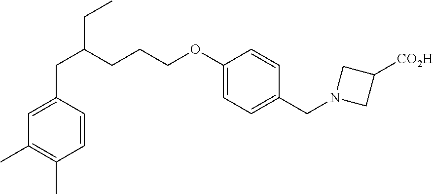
C(C1=CC(C)=C(C)C=C1)C(CCCOC1=CC=C(CN2CC([CO2H])C2)C=C1)CC
